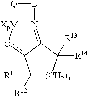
N12=C3C(=O[XpM]1[Q][L]2)C([R11])([R12])[(CH2)n]C3([R14])[R13]
